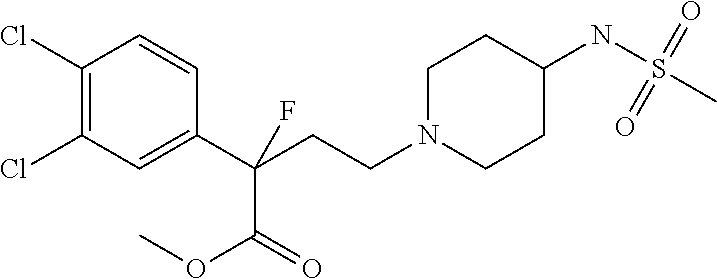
C1N(CCC(C2=CC(Cl)=C(Cl)C=C2)(C(OC)=O)F)CCC(NS(C)(=O)=O)C1
